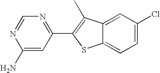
C1=NC(N)=CC(C2=C(C)C3=CC(Cl)=CC=C3S2)=N1
